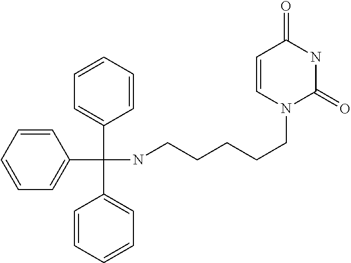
C1=CC=CC(C(C2=CC=CC=C2)(C2=CC=CC=C2)NCCCCCN2C(=O)NC(=O)C=C2)=C1
